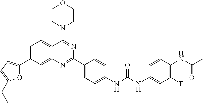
O1C(C2=CC=C3C(=C2)N=C(C2=CC=C(NC(NC4=CC(F)=C(NC(C)=O)C=C4)=O)C=C2)N=C3N2CCOCC2)=CC=C1CC
